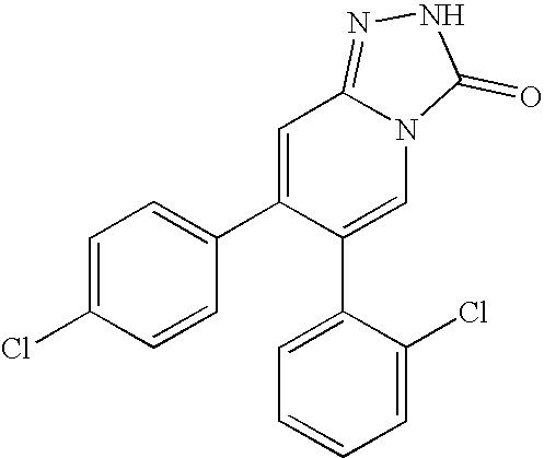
C1=C(Cl)C=CC(C2=CC3=NNC(=O)N3C=C2C2=CC=CC=C2Cl)=C1
